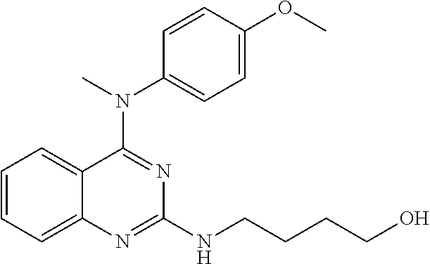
C1=CC=C2C(=C1)C(N(C)C1=CC=C(OC)C=C1)=NC(NCCCCO)=N2
